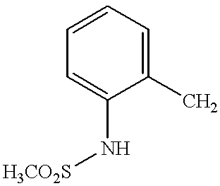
C1=C(N[H3CO2S])C(C)=CC=C1
